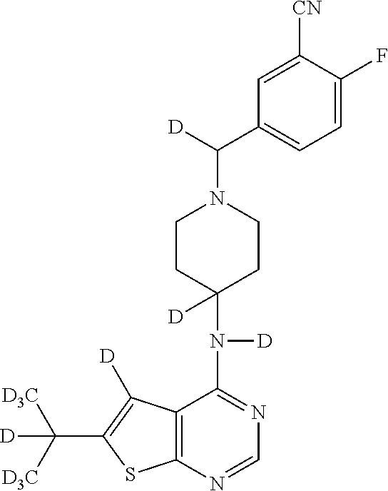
C12=C(N=CN=C1N([D])C1([D])CCN(C([D])C3=CC=C(F)C([CN])=C3)CC1)SC(C([D3C])([D3C])[D])=C2[D]
